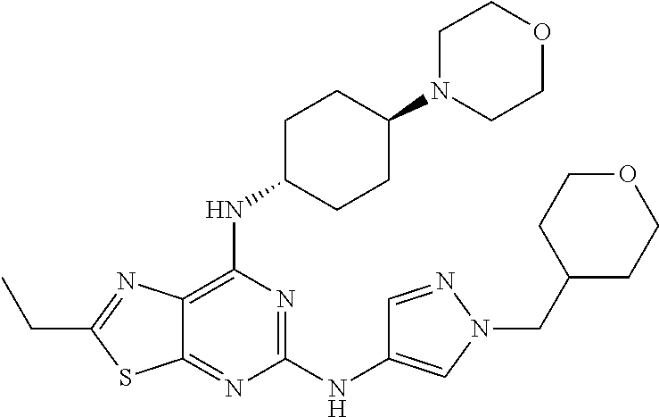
C1(NC2=CN(CC3CCOCC3)N=C2)=NC(NC2CCC(N3CCOCC3)CC2)=C2C(=N1)SC(CC)=N2
